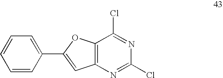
C1=C(C2=CC3=C(O2)C(Cl)=NC(Cl)=N3)C=CC=C1
